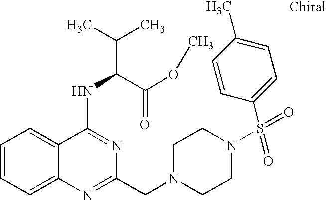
C1=CC=C2C(=C1)C(NC(C(=O)OC)C(C)C)=NC(CN1CCN(S(=O)(C3=CC=C(C)C=C3)=O)CC1)=N2
